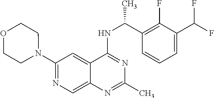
N1(C2=NC=C3C(=C2)C(NC(C2=C(F)C(C(F)F)=CC=C2)C)=NC(C)=N3)CCOCC1
